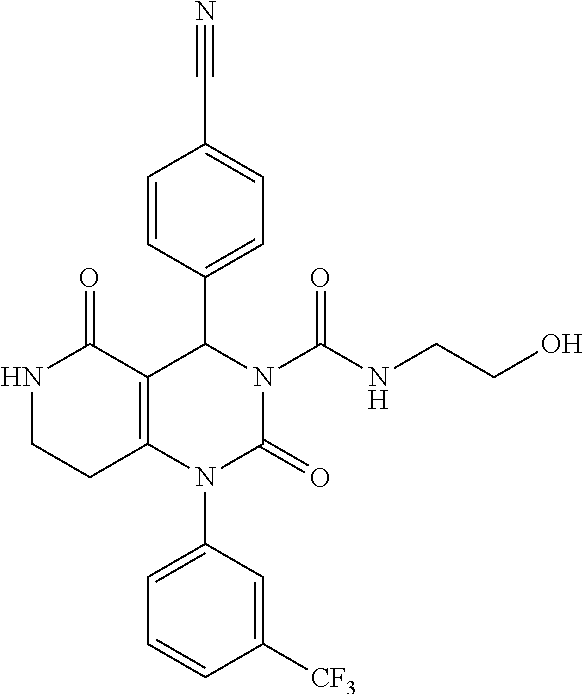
N1CCC2=C(C1=O)C(C1=CC=C(C#N)C=C1)N(C(NCCO)=O)C(=O)N2C1=CC=CC([CF3])=C1
